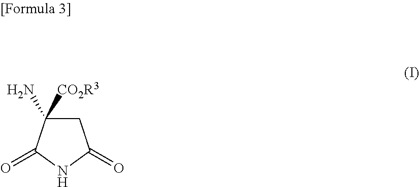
C1C(N)([CO2R3])C(=O)NC1=O
